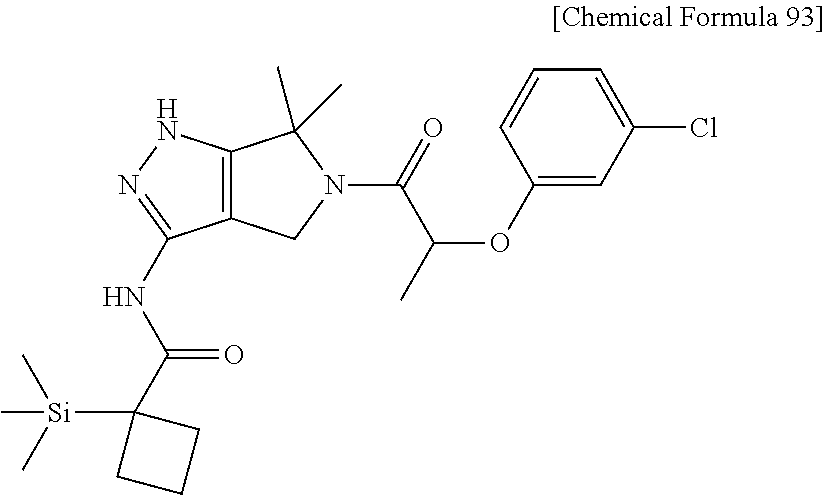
C12=C(NN=C1NC(C1([Si](C)(C)C)CCC1)=O)C(C)(C)N(C(C(OC1=CC(Cl)=CC=C1)C)=O)C2
